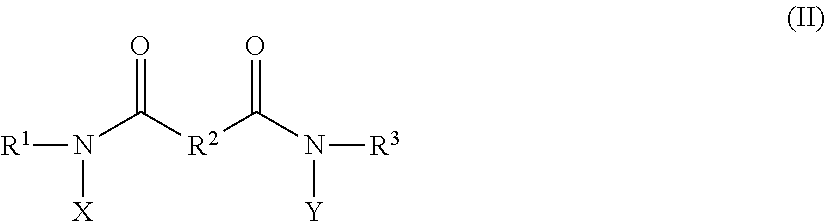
O=C([R2]C(N([R3])[Y])=O)N([R1])[X]
